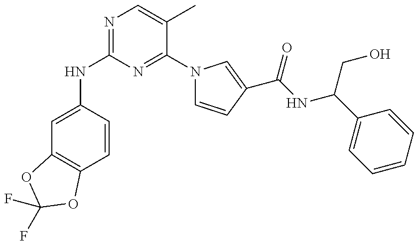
C1=C(NC2=NC=C(C)C(N3C=CC(C(NC(C4=CC=CC=C4)CO)=O)=C3)=N2)C=CC2=C1OC(F)(F)O2
